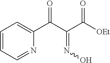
C1=CC=NC(C(C(C([OEt])=O)=NO)=O)=C1
